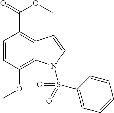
O(C(=O)C1=C2C(=C(OC)C=C1)N(S(C1=CC=CC=C1)(=O)=O)C=C2)C
